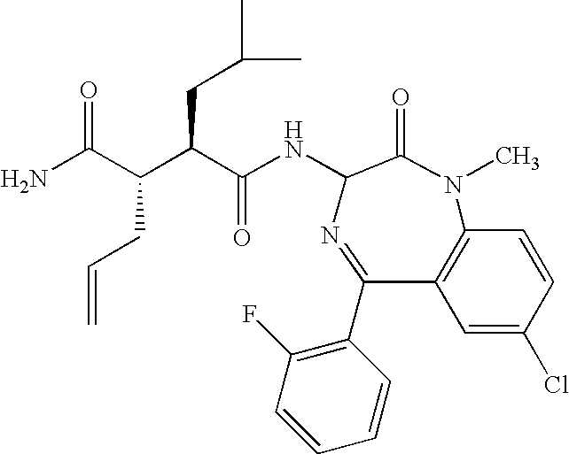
C12=C(C(C3=C(F)C=CC=C3)=NC(NC(C(C(C(N)=O)CC=C)CC(C)C)=O)C(=O)N1C)C=C(Cl)C=C2
